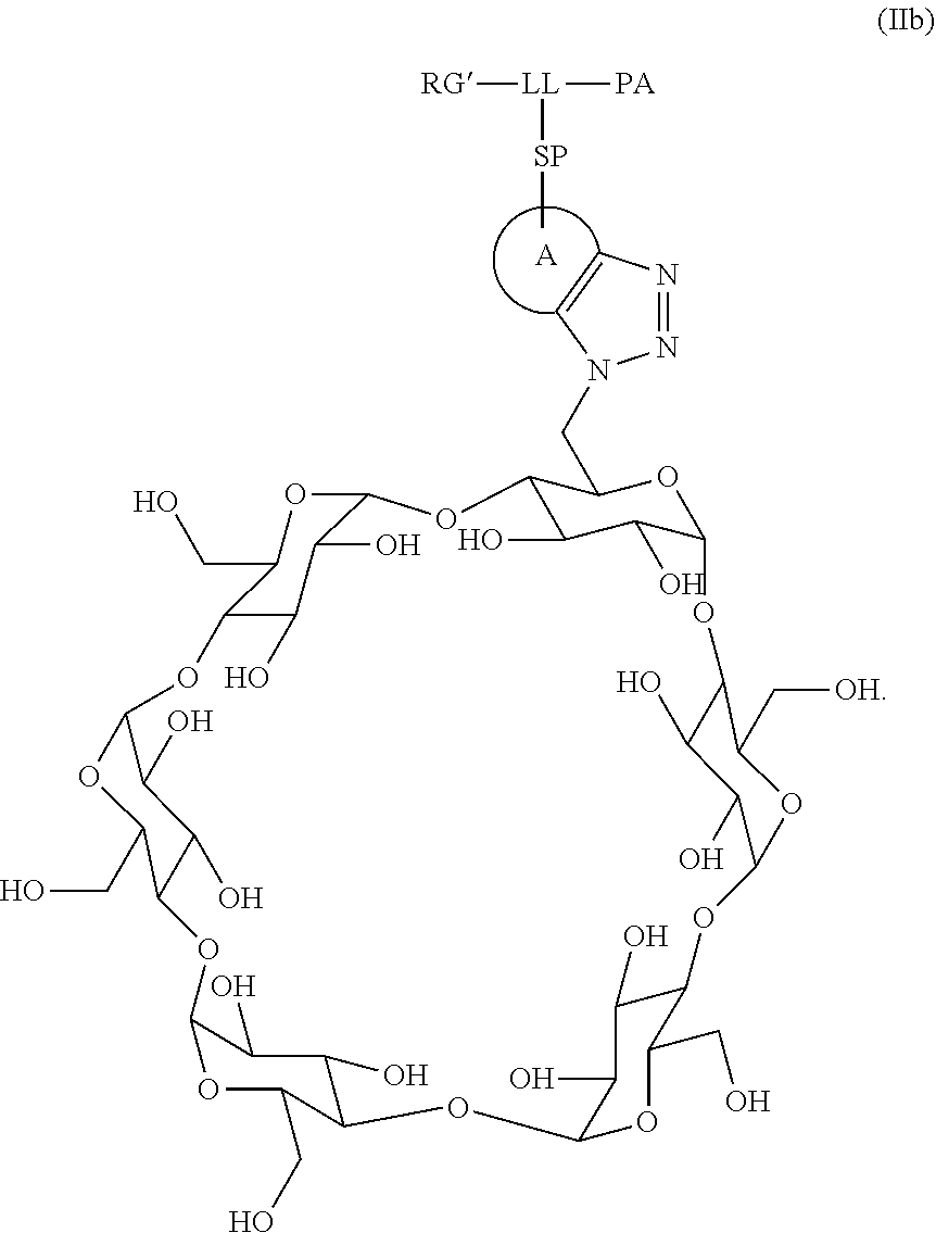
[SP]([LL]([RG])[PA])C.C12C(O)C(O)C(OC1CN1N=NC=C1)OC1C(O)C(O)C(OC1C[OH])OC1C(O)C(O)C(OC1CO)OC1C(CO)OC(C(O)C1O)OC1C(O)C(O)C(OC1CO)OC1C(CO)OC(C(O)C1O)O2.[A]
